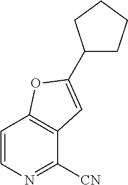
C1=CN=C([CN])C2=C1OC(C1CCCC1)=C2
